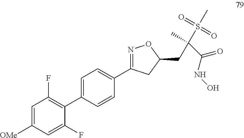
C1(F)=CC([OMe])=CC(F)=C1C1=CC=C(C2=NOC(CC(C(NO)=O)(C)S(=O)(=O)C)C2)C=C1
